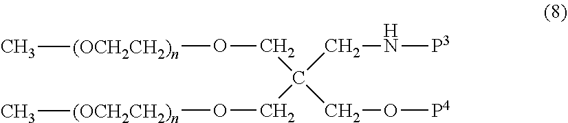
C(C(CN[P3])(CO[(OCH2CH2)n]C)CO[P4])O[(OCH2CH2)n]C
